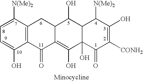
C1=C([N(Me)2])C2=C(C(O)=C1)C(=O)C1=C(O)C3(O)C(C(O)C1C2)C([N(Me)2])C(O)=C([CONH2])C3=O
